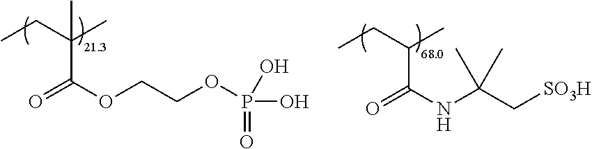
O=C(OCCOP(=O)(O)O)C(CC)(C)C.O=C(NC(C[SO3H])(C)C)C(CC)C
